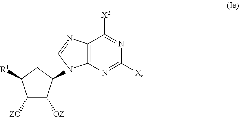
C1([ZO])C([OZ])C(N2C3=C(N=C2)C([X2])=NC([X])=N3)CC1[R1]
